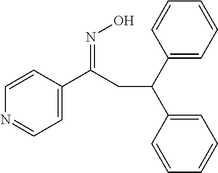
C1=C(C(=NO)CC(C2=CC=CC=C2)C2=CC=CC=C2)C=CN=C1
